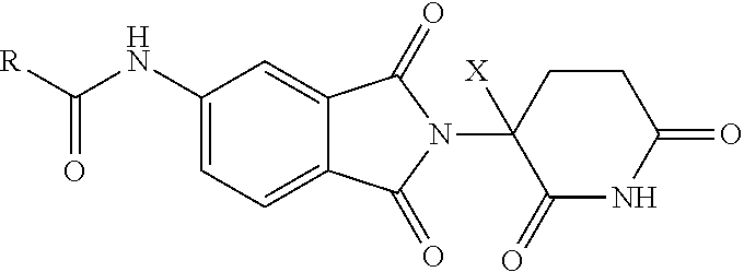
C1=C(NC([R])=O)C=C2C(=C1)C(=O)N(C1([X])C(=O)NC(=O)CC1)C2=O
